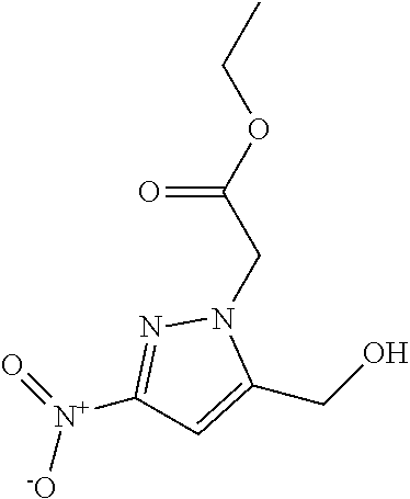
CCOC(CN1N=C([N+](=O)[-O])C=C1CO)=O
